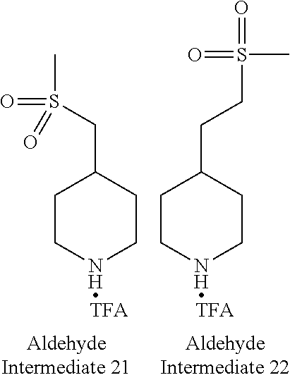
C1CNCCC1CS(C)(=O)=O.C1CNCCC1CCS(=O)(=O)C
